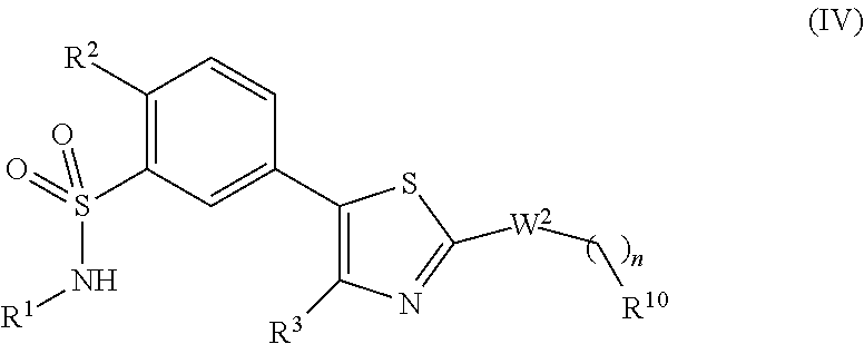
C1([R2])=C(S(=O)(=O)N[R1])C=C(C2=C([R3])N=C([W2]C[R10])S2)C=C1
